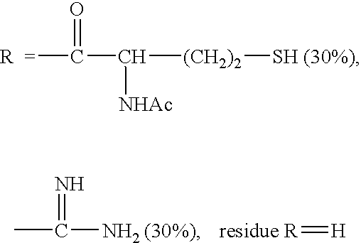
C(N)(=N)C.[residue R]=[H].[R  =]C(C([(CH2)2][SH (30%)])[NHAc])=O
